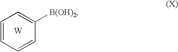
C1=CC=CC([B(OH)2])=C1.[W]
